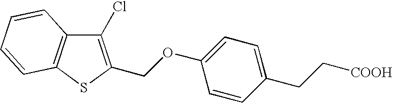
O(C1=CC=C(CC[COOH])C=C1)CC1=C(Cl)C2=C(S1)C=CC=C2
